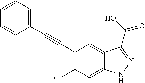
C(C1=C(Cl)C=C2C(=C1)C(C(O)=O)=NN2)#CC1=CC=CC=C1
